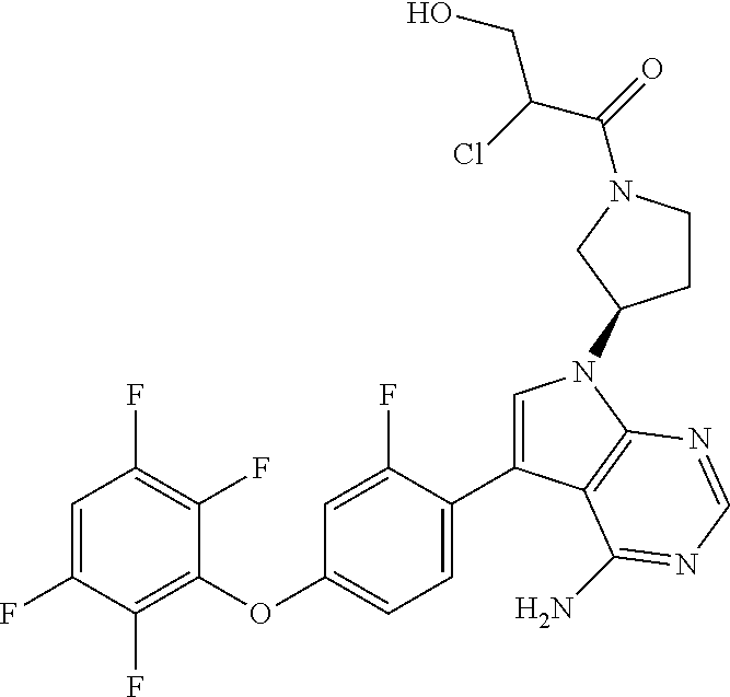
C1(OC2=CC=C(C3=CN(C4CCN(C(=O)C(CO)Cl)C4)C4=C3C(N)=NC=N4)C(F)=C2)=C(F)C(F)=CC(F)=C1F
